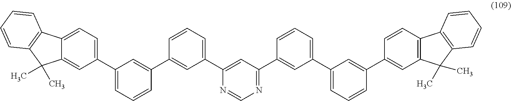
N1=C(C2=CC(C3=CC=CC(C4=CC5=C(C=C4)C4=C(C5(C)C)C=CC=C4)=C3)=CC=C2)C=C(C2=CC=CC(C3=CC(C4=CC=C5C(=C4)C(C)(C)C4=C5C=CC=C4)=CC=C3)=C2)N=C1
